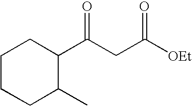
C1(C(CC([OEt])=O)=O)CCCCC1C
